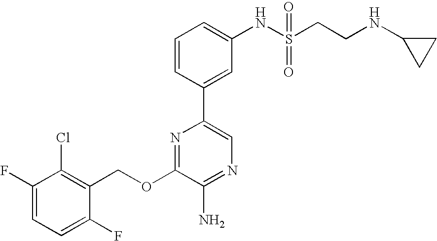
C1(OCC2=C(Cl)C(F)=CC=C2F)=NC(C2=CC(NS(CCNC3CC3)(=O)=O)=CC=C2)=CN=C1N
